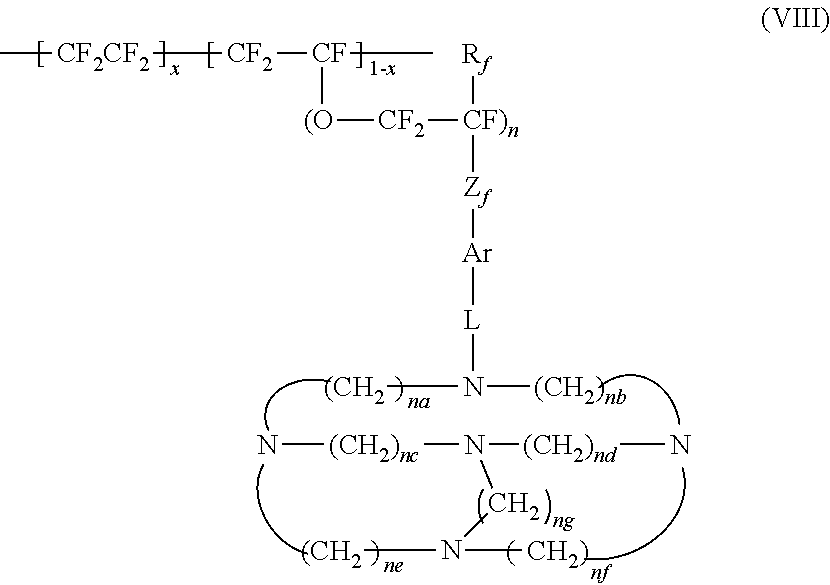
C[CF2CF2][CF2][CF](C)[(O][CF2][CF)n]([Rf])[Zf][Ar][L]N([(CH2])[(CH2)nb].N[(CH2)nc]N([(CH2)nd]N)CN([(CH2])[CH2)]
